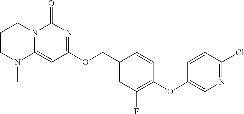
C1CN(C)C2=CC(OCC3=CC(F)=C(OC4=CN=C(Cl)C=C4)C=C3)=NC(=O)N2C1
